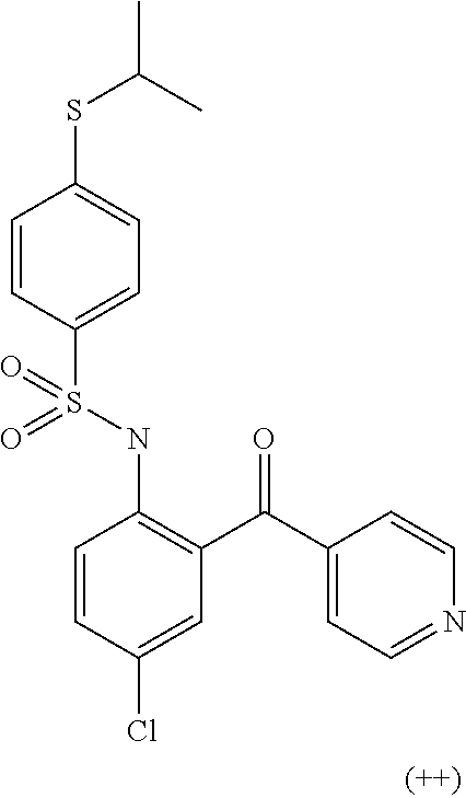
C1=CC(S(NC2=C(C(C3=CC=NC=C3)=O)C=C(Cl)C=C2)(=O)=O)=CC=C1SC(C)C
